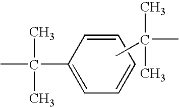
C1=C(C(C)(C)C)C=CC=C1.CC(C)(C)C
